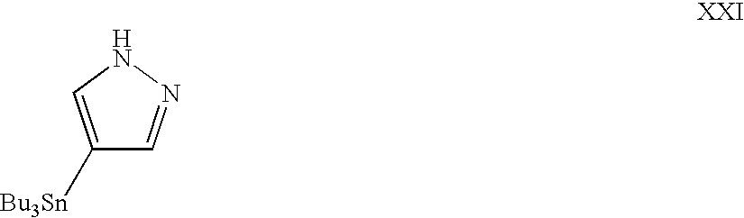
C1([Bu3Sn])=CNN=C1
